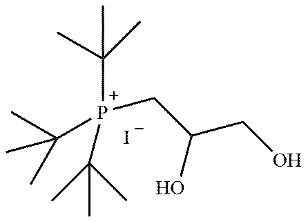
[P+](CC(CO)O)(C(C)(C)C)(C(C)(C)C)C(C)(C)C.[I-]
